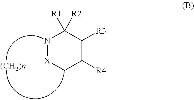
N1[X]CC([R4])C([R3])C1([R1])[R2]
